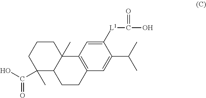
C1(C)(C(=O)O)C2C(C)(CCC1)C1=C(CC2)C=C(C(C)C)C([L1]C(=O)O)=C1
